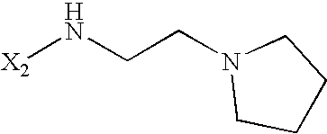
[X2]NCCN1CCCC1
